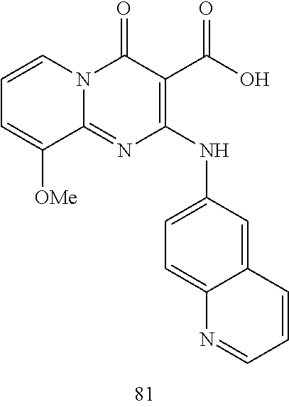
C1=CC=C([OMe])C2=NC(NC3=CC=C4C(=C3)C=CC=N4)=C(C(O)=O)C(=O)N12
